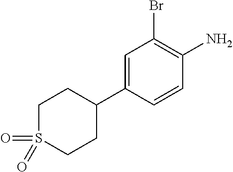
C1=C(C2CCS(=O)(=O)CC2)C=CC(N)=C1Br
